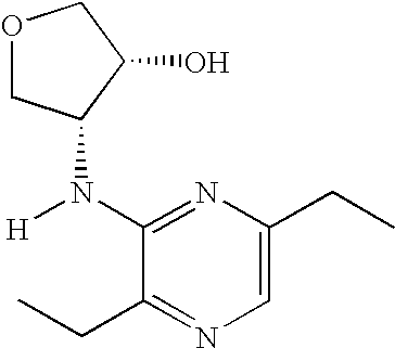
O1CC(N([H])C2=NC(CC)=CN=C2CC)C(O)C1
